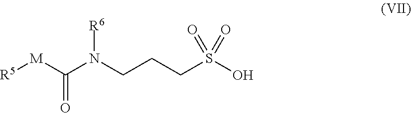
[M](C(N(CCCS(O)(=O)=O)[R6])=O)[R5]
